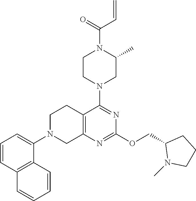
C1N(C2=CC=CC3=C2C=CC=C3)CC2=C(C1)C(N1CC(C)N(C(=O)C=C)CC1)=NC(OCC1N(C)CCC1)=N2
